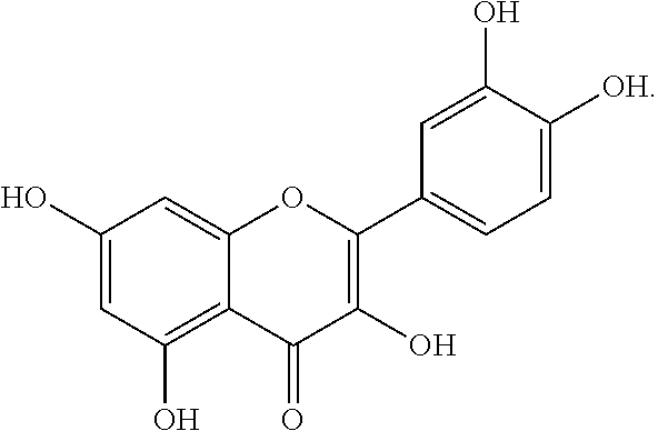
C1(O)=CC(O)=C2C(=C1)OC(C1=CC=C([OH])C(O)=C1)=C(O)C2=O
